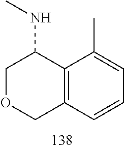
C1OCC2=C(C1NC)C(C)=CC=C2
